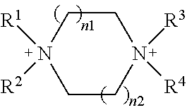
C1CN([R3])([R4])CCN1([R1])[R2]
